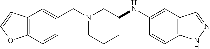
C12=C(C=CC(CN3CCCC(NC4=CC5=C(C=C4)NN=C5)C3)=C1)OC=C2
